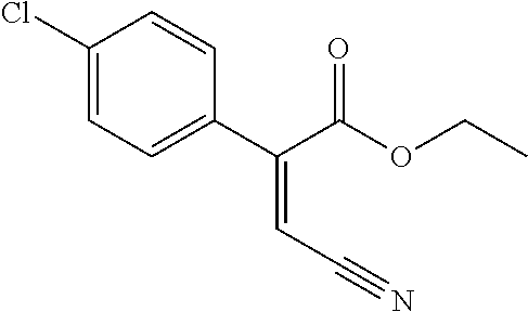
C1(Cl)=CC=C(C(C(OCC)=O)=CC#N)C=C1
